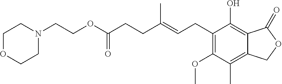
C1OCCN(CCOC(CCC(=CCC2=C(OC)C(C)=C3C(=C2O)C(=O)OC3)C)=O)C1
